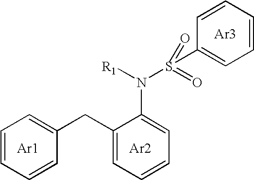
[Ar1].C1=CC=CC(CC2=CC=CC=C2N(S(C2=CC=CC=C2)(=O)=O)[R1])=C1.[Ar2].[Ar3]
